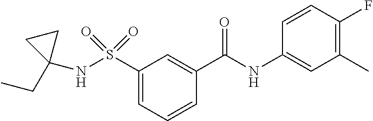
C1=CC=C(S(=O)(=O)NC2(CC)CC2)C=C1C(NC1=CC(C)=C(F)C=C1)=O
